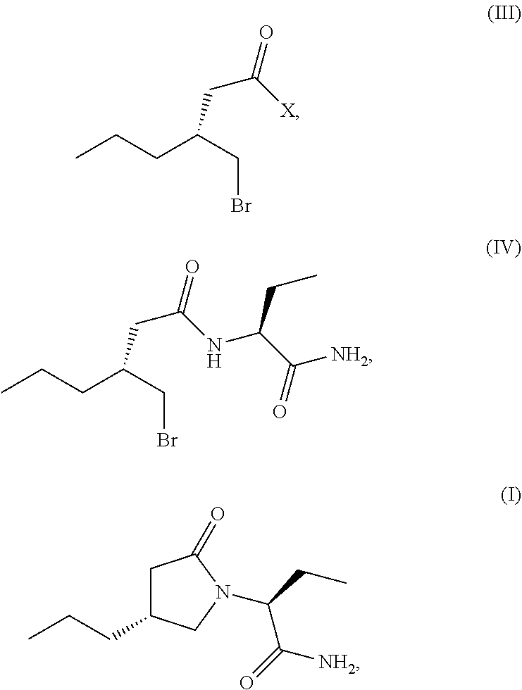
CCCC(CBr)CC(=O)[X].CCCC(CBr)CC(=O)NC(C([NH2])=O)CC.CCCC1CC(=O)N(C(CC)C(=O)[NH2])C1
